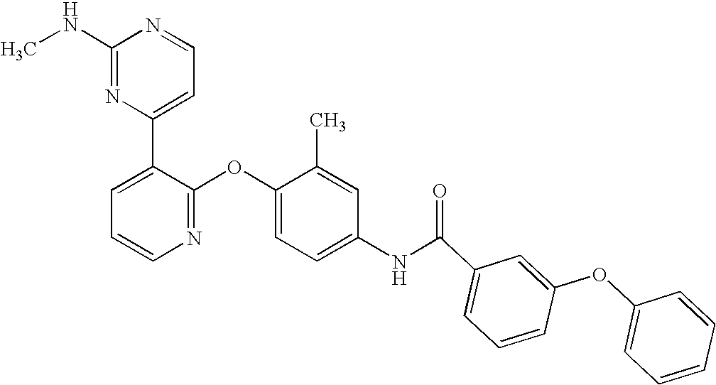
C1(NC)=NC(C2=CC=CN=C2OC2=CC=C(NC(C3=CC=CC(OC4=CC=CC=C4)=C3)=O)C=C2C)=CC=N1
